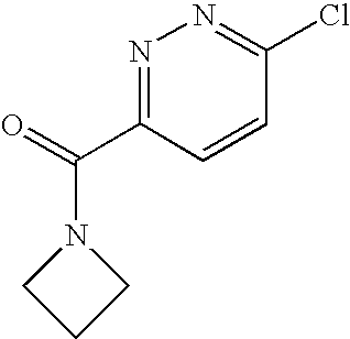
O=C(C1=NN=C(Cl)C=C1)N1CCC1
